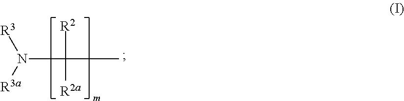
C(N([R3a])[R3])([R2])([R2a])C
